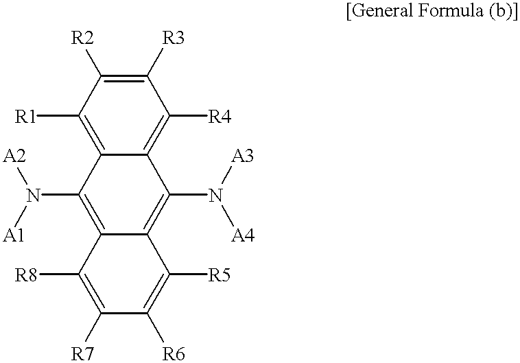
C1([R1])=C2C(=C([R4])C([R3])=C1[R2])C(N([A3])[A4])=C1C(=C2N([A2])[A1])C([R8])=C([R7])C([R6])=C1[R5]
